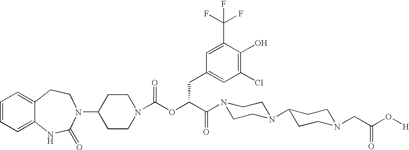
C1=CC=C2C(=C1)CCN(C1CCN(C(OC(C(N3CCN(C4CCN(CC(O[H])=O)CC4)CC3)=O)CC3=CC(Cl)=C(O)C(C(F)(F)F)=C3)=O)CC1)C(=O)N2
